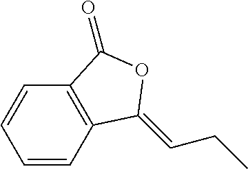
C1=CC2=C(C=C1)C(=O)OC2=CCC
